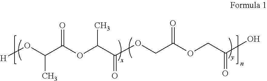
[H]OC(C(OC(C)C(=O)OCC(=O)OCC(O)=O)=O)C
